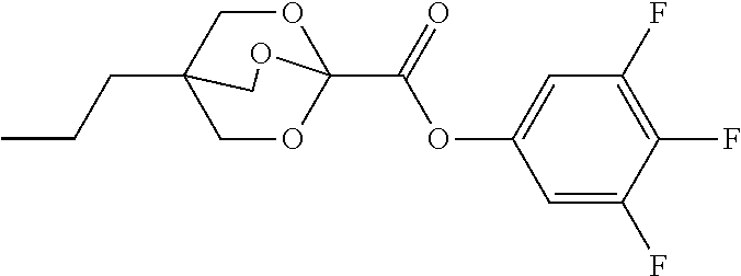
C(CC)C12COC(C(OC3=CC(F)=C(F)C(F)=C3)=O)(OC1)OC2
